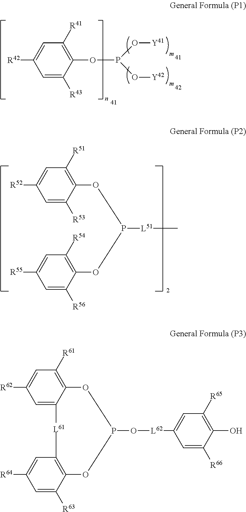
C1=C([R43])C(OP(O[Y42])O[Y41])=C([R41])C=C1[R42].C1=C([R53])C(OP(OC2=C([R54])C=C([R55])C=C2[R56])[L51]C)=C([R51])C=C1[R52].C1=C2C(=C([R61])C=C1[R62])OP(O[L62]C1=CC([R65])=C(O)C([R66])=C1)OC1=C([L61]2)C=C([R64])C=C1[R63]
